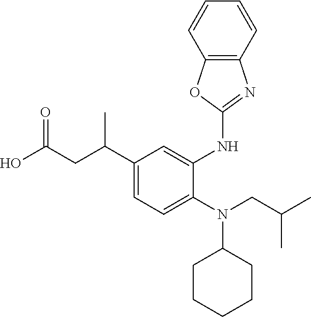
C1(C(CC(O)=O)C)=CC=C(N(CC(C)C)C2CCCCC2)C(NC2=NC3=C(O2)C=CC=C3)=C1
